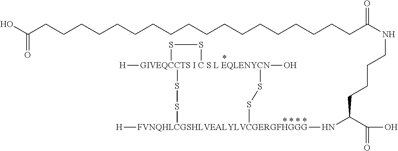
C(CCC(C(O)=O)N[FVNQHLCGSHLVEALYLVCGERGFHGGG]1([H])SS[GIVEQCCTS I C S L EQLENYCN]2([H])(O)(SS1)SS2)CNC(CCCCCCCCCCCCCCCCCCC(O)=O)=O
